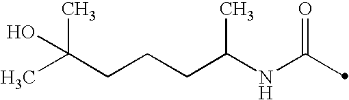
C(C(NC(=O)C)C)CCC(C)(C)O
